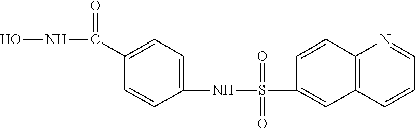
ONC(=O)C1=CC=C(NS(=O)(=O)C2=CC3=C(C=C2)N=CC=C3)C=C1
